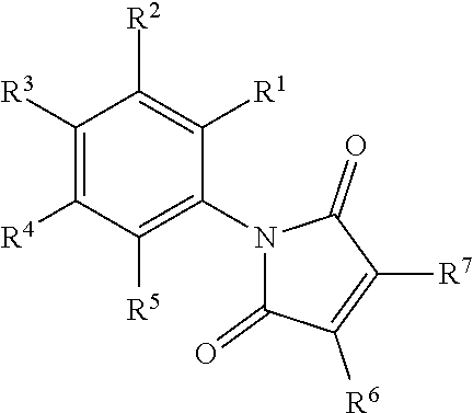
C1([R3])=C([R4])C([R5])=C(N2C(=O)C([R6])=C([R7])C2=O)C([R1])=C1[R2]
